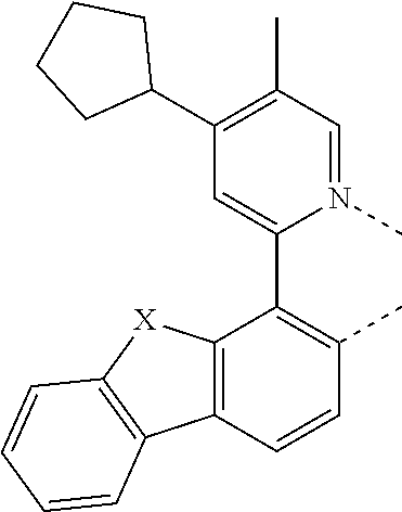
C12=C(C=CC(C)=C1C1=CC(C3CCCC3)=C(C)C=N1C)C1=C([X]2)C=CC=C1
